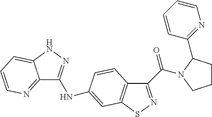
C12=NC=CC=C1NN=C2NC1=CC2=C(C(C(=O)N3C(C4=NC=CC=C4)CCC3)=NS2)C=C1
